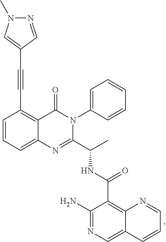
C1=CC=C2C(=C1C#CC1=CN(C)N=C1)C(=O)N(C1=CC=CC=C1)C(C(C)NC(=O)C1=C3C(=CN=C1N)C=CC=N3)=N2
